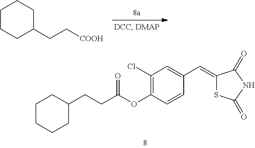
C1(CCC(OC2=C(Cl)C=C(C=C3SC(=O)NC3=O)C=C2)=O)CCCCC1.C1CCC(CC[COOH])CC1
